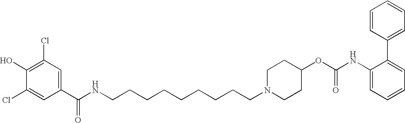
N(C(C1=CC(Cl)=C(O)C(Cl)=C1)=O)CCCCCCCCCN1CCC(OC(NC2=CC=CC=C2C2=CC=CC=C2)=O)CC1
